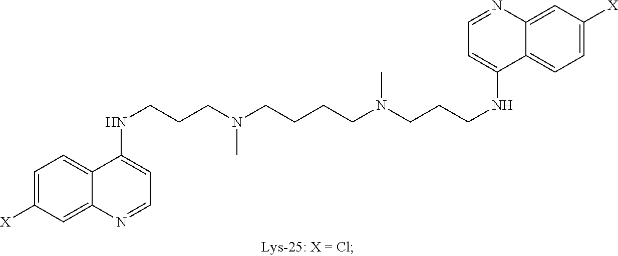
C1=C([X])C=C2C(=C1)C(NCCCN(CCCCN(CCCNC1=CC=NC3=CC([X])=CC=C13)C)C)=CC=N2
